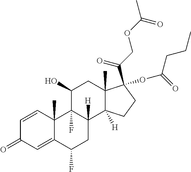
C1=CC2(C)C(=CC1=O)C(F)CC1([H])C2(F)C(O)CC2(C)C1([H])CCC2(OC(CCC)=O)C(COC(C)=O)=O
